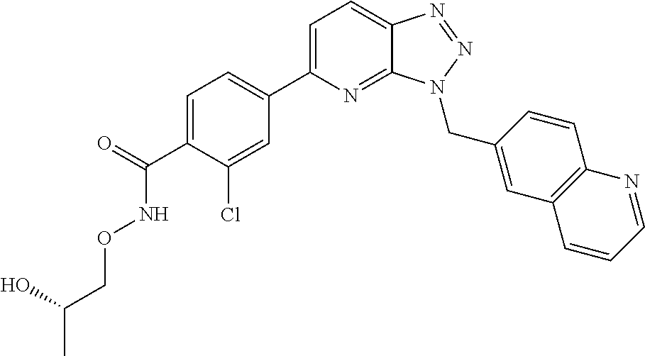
C1=C(C2=CC=C(C(=O)NOCC(C)O)C(Cl)=C2)N=C2C(=C1)N=NN2CC1=CC2=C(C=C1)N=CC=C2
